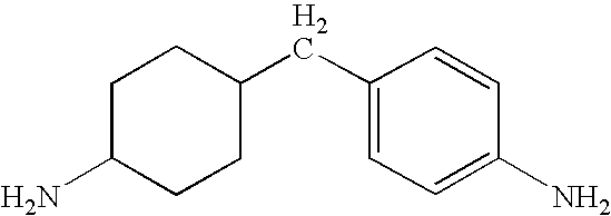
C1C(N)CCC(CC2=CC=C(N)C=C2)C1
